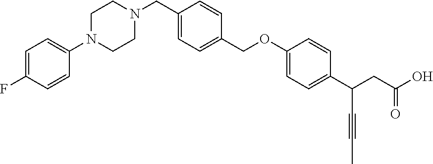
C1(COC2=CC=C(C(CC(O)=O)C#CC)C=C2)=CC=C(CN2CCN(C3=CC=C(F)C=C3)CC2)C=C1
